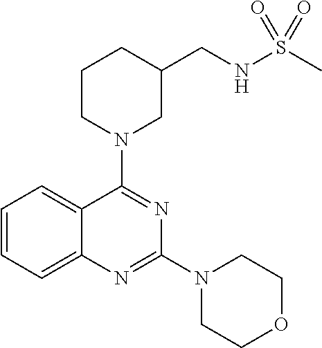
C1=CC=C2C(=C1)C(N1CC(CNS(C)(=O)=O)CCC1)=NC(N1CCOCC1)=N2
